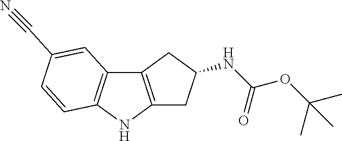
C12=C(NC3=C1C=C(C#N)C=C3)CC(NC(OC(C)(C)C)=O)C2
